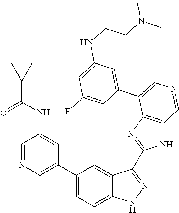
C1(C2=CN=CC(NC(C3CC3)=O)=C2)=CC=C2C(=C1)C(C1=NC3=C(N1)C=NC=C3C1=CC(NCCN(C)C)=CC(F)=C1)=NN2
